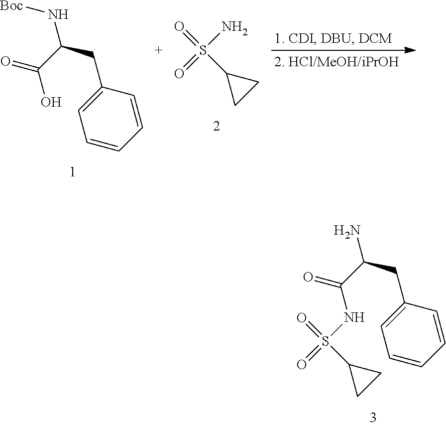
S(C1CC1)(=O)(=O)N.C1=CC=CC(CC(C(O)=O)N[Boc])=C1.C1=CC=CC(CC(C(=O)NS(C2CC2)(=O)=O)N)=C1
